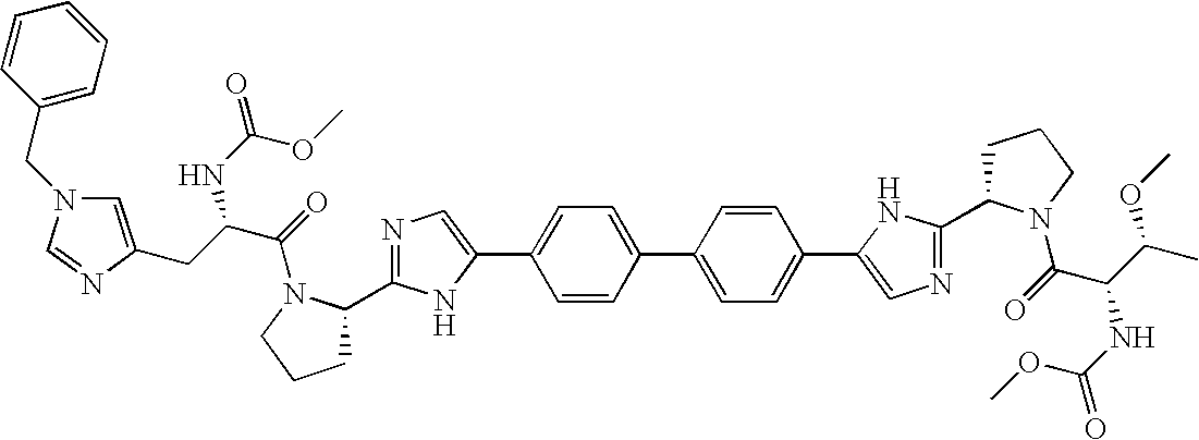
C1=CC(C2=CC=C(C3=CN=C(C4CCCN4C(C(NC(OC)=O)C(OC)C)=O)N3)C=C2)=CC=C1C1=CN=C(C2CCCN2C(C(NC(OC)=O)CC2=CN(CC3=CC=CC=C3)C=N2)=O)N1
